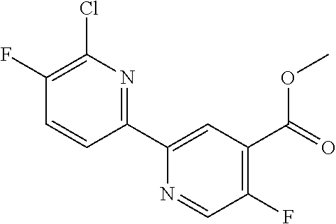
C1(F)=C(Cl)N=C(C2=CC(C(=O)OC)=C(F)C=N2)C=C1
